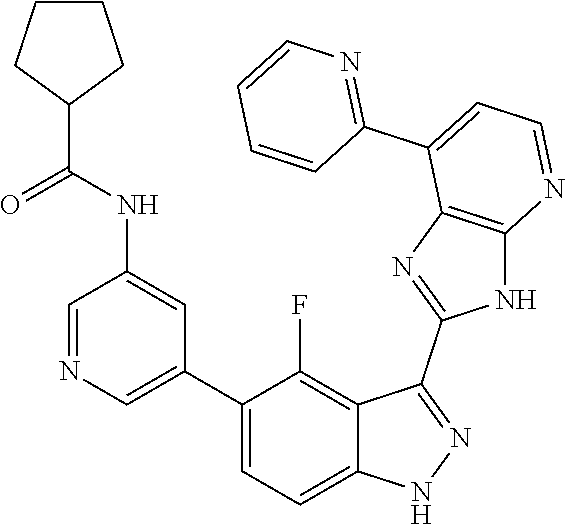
C1=NC=C(C2=CC=C3C(=C2F)C(C2=NC4=C(N2)N=CC=C4C2=NC=CC=C2)=NN3)C=C1NC(=O)C1CCCC1
